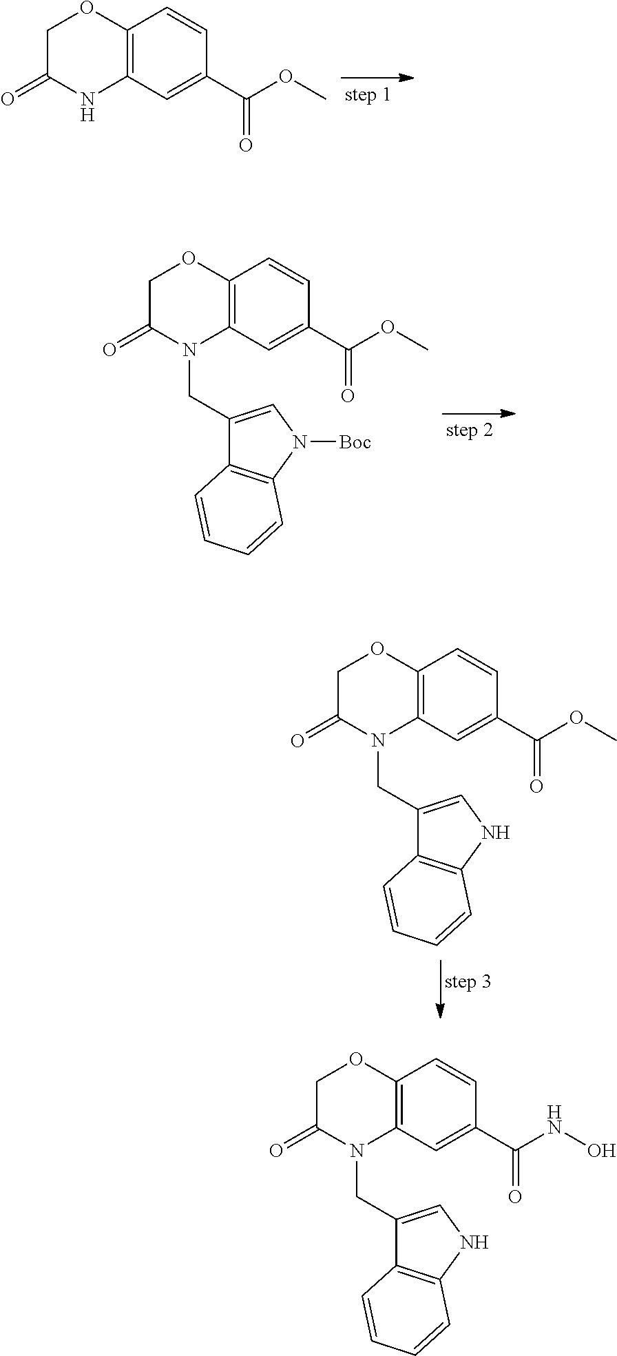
C1C(=O)NC2=C(O1)C=CC(C(OC)=O)=C2.C1C(=O)N(CC2=CN([Boc])C3=C2C=CC=C3)C2=C(O1)C=CC(C(OC)=O)=C2.C1C(=O)N(CC2=CNC3=C2C=CC=C3)C2=C(O1)C=CC(C(OC)=O)=C2.C1C(=O)N(CC2=CNC3=C2C=CC=C3)C2=C(O1)C=CC(C(NO)=O)=C2
